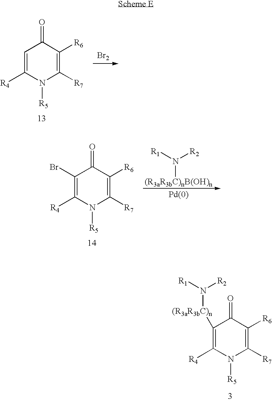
C1=C([R4])N([R5])C([R7])=C([R6])C1=O.[Br2].C1(Br)=C([R4])N([R5])C([R7])=C([R6])C1=O.[(R3aR3bC)nB(OH)n]N([R1])[R2].C1([R4])=C([(R3aR3bC)n]N([R1])[R2])C(=O)C([R6])=C([R7])N1[R5]
